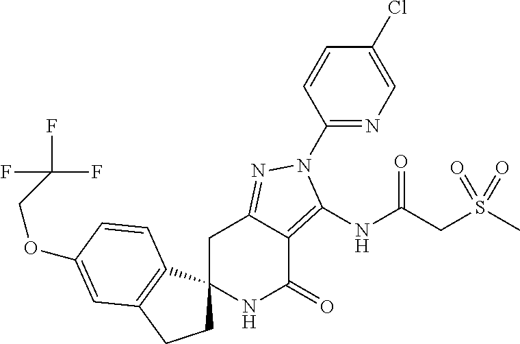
C1C2(C3=C(C1)C=C(OCC(F)(F)F)C=C3)NC(=O)C1=C(NC(CS(C)(=O)=O)=O)N(C3=NC=C(Cl)C=C3)N=C1C2
